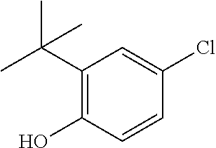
OC1=C(C(C)(C)C)C=C(Cl)C=C1
